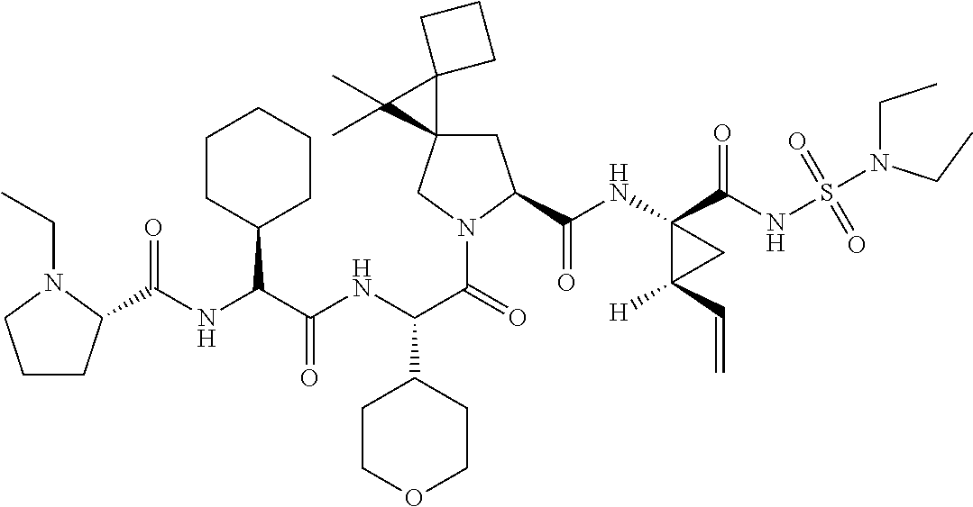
C1C2(CN(C(=O)C(NC(C(NC(=O)C3CCCN3CC)C3CCCCC3)=O)C3CCOCC3)C1C(NC1(C(NS(=O)(=O)N(CC)CC)=O)C([H])(C=C)C1)=O)C1(C2(C)C)CCC1
